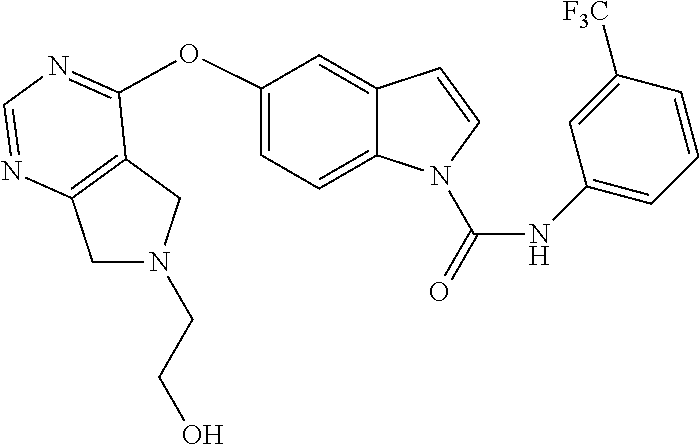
C12=C(N=CN=C1OC1=CC=C3C(=C1)C=CN3C(=O)NC1=CC=CC([F3C])=C1)CN(CCO)C2
